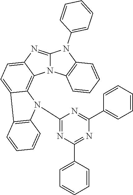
N12C(=NC3=CC=C4C(=C13)N(C1=NC(C3=CC=CC=C3)=NC(C3=CC=CC=C3)=N1)C1=C4C=CC=C1)N(C1=CC=CC=C1)C1=C2C=CC=C1
